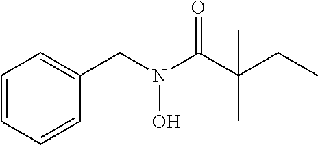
C1=CC=CC(CN(C(C(CC)(C)C)=O)O)=C1
